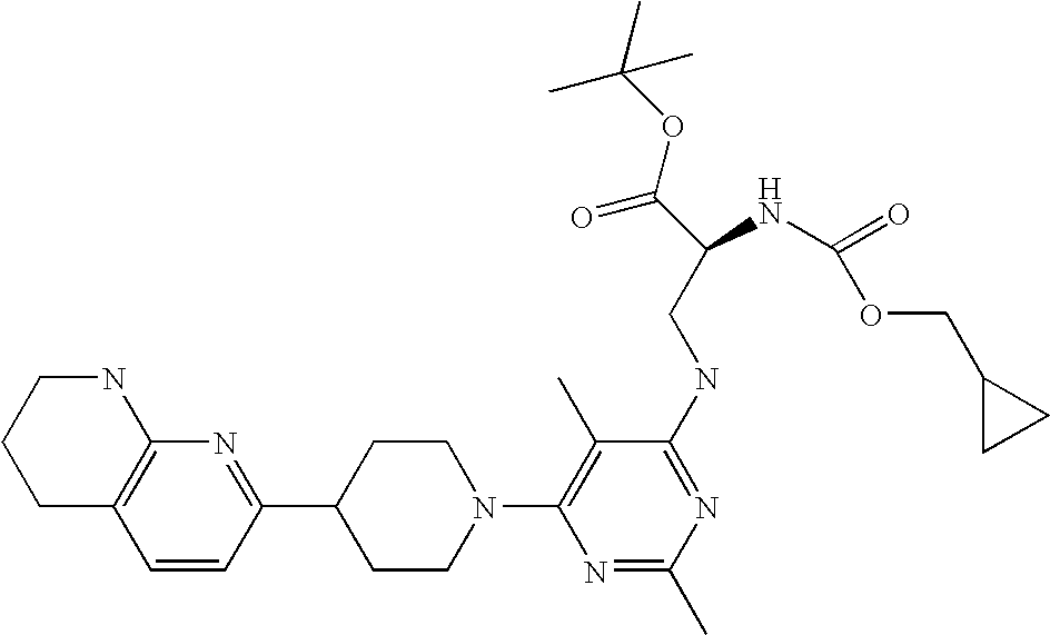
C1=CC(C2CCN(C3=C(C)C(NCC(C(=O)OC(C)(C)C)NC(=O)OCC4CC4)=NC(C)=N3)CC2)=NC2=C1CCCN2
